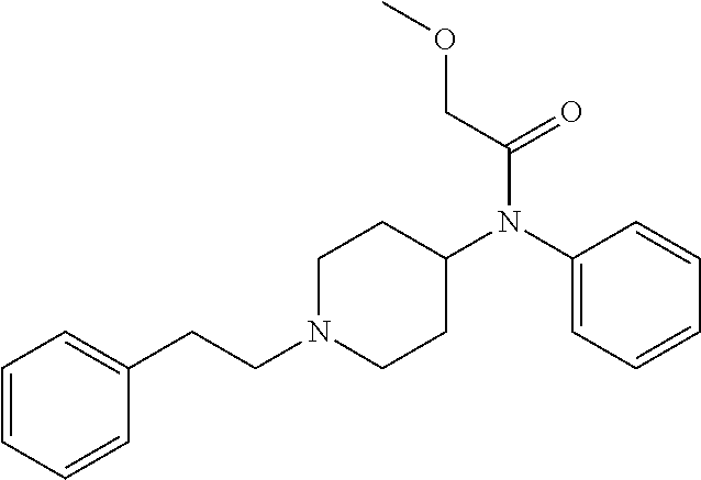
C1=CC=CC(CCN2CCC(N(C(=O)COC)C3=CC=CC=C3)CC2)=C1
